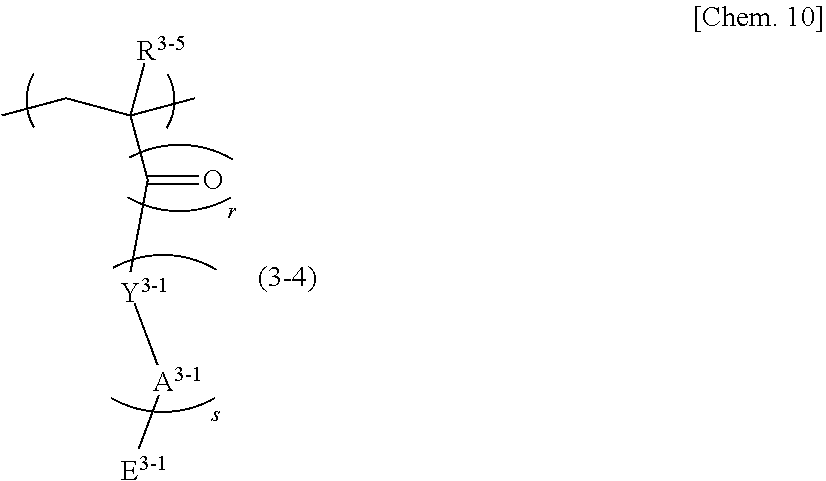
C(C)C(C)([R3-5])C([Y3-1][A3-1][E3-1])=O
